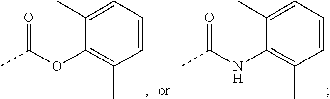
O=C(OC1=C(C)C=CC=C1C)C.O=C(NC1=C(C)C=CC=C1C)C
